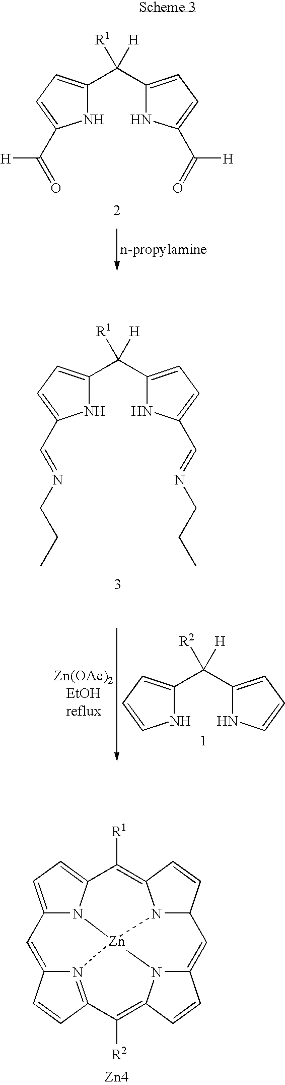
N1C(C(C2=CC=C(C(=O)[H])N2)([R1])[H])=CC=C1C(=O)[H].C12=CC=C3N1[Zn]14N5C(C=CC5=C3[R1])C=C3N1C(=C([R2])C1=N4C(=C2)C=C1)C=C3.[Zn4].C1(C(C2=CC=C(C=NCCC)N2)([R1])[H])=CC=C(C=NCCC)N1.N1C(C(C2=CC=CN2)([R2])[H])=CC=C1
